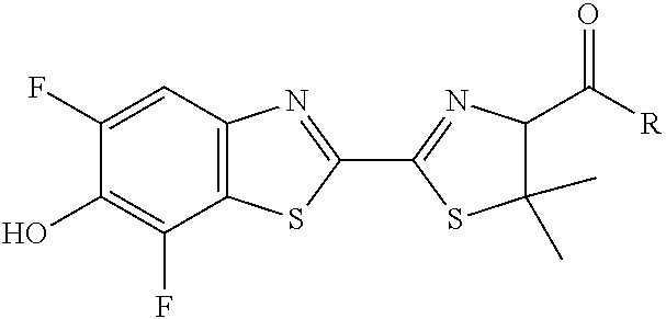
C1(F)=CC2=C(C(F)=C1O)SC(C1=NC(C([R])=O)C(C)(C)S1)=N2
